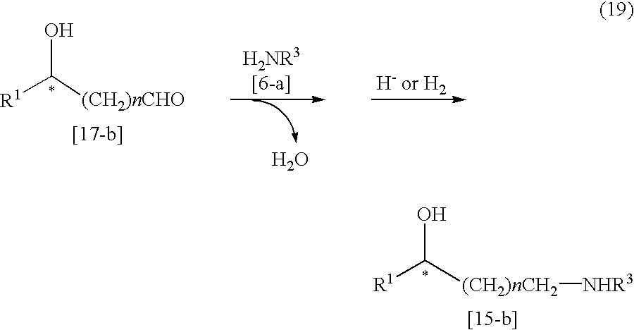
[R1]C([(CH2)nCH2][NHR3])O.[R1]C([(CH2)nCHO])O.O
